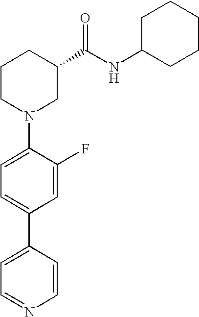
C1(N2CC(C(NC3CCCCC3)=O)CCC2)=CC=C(C2=CC=NC=C2)C=C1F
